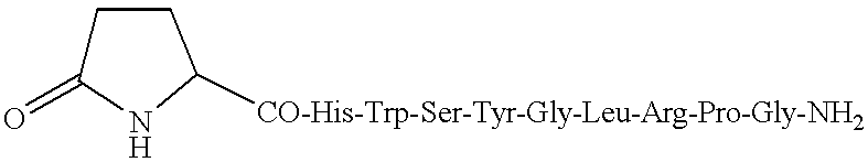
C1C(=O)NC([CO-His-Trp-Ser-Tyr-Gly-Leu-Arg-Pro-Gly-NH2])C1
